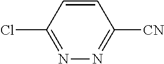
C1=CC(Cl)=NN=C1[CN]
